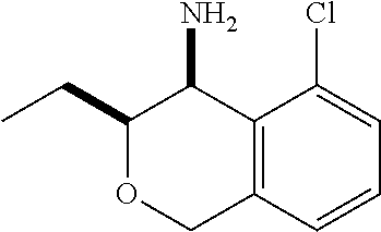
C1(CC)OCC2=C(C1N)C(Cl)=CC=C2
